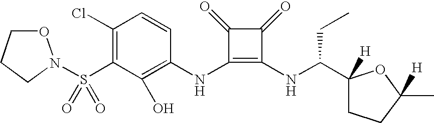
S(C1=C(Cl)C=CC(NC2=C(NC(C3([H])CCC(C)([H])O3)CC)C(=O)C2=O)=C1O)(=O)(=O)N1OCCC1
